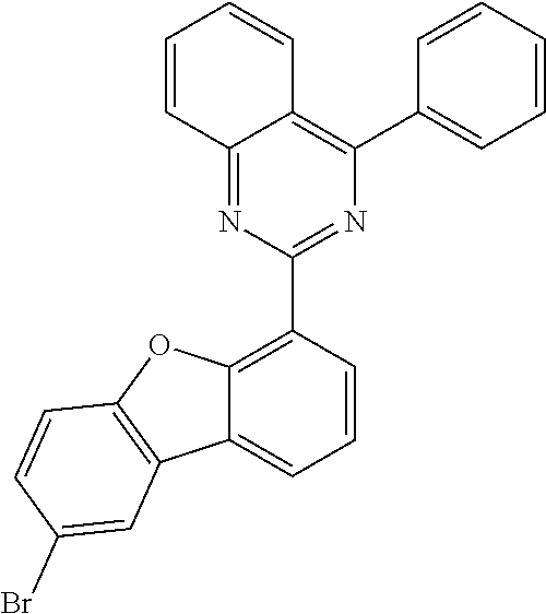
C1(C2=NC(C3=CC=CC=C3)=C3C(=N2)C=CC=C3)=C2C(=CC=C1)C1=C(O2)C=CC(Br)=C1
